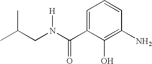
CC(CN([H])C(=O)C1=CC=CC(N)=C1O)C
